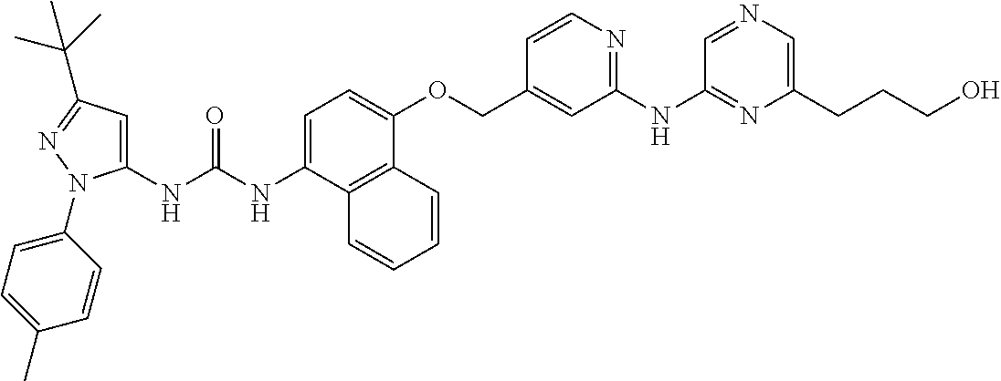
N(C(NC1=CC(C(C)(C)C)=NN1C1=CC=C(C)C=C1)=O)C1=CC=C(OCC2=CC(NC3=NC(CCCO)=CN=C3)=NC=C2)C2=C1C=CC=C2
